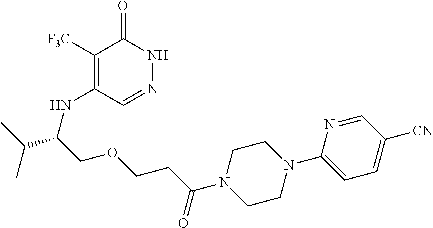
C1([F3C])=C(NC(C(C)C)COCCC(N2CCN(C3=CC=C([CN])C=N3)CC2)=O)C=NNC1=O
